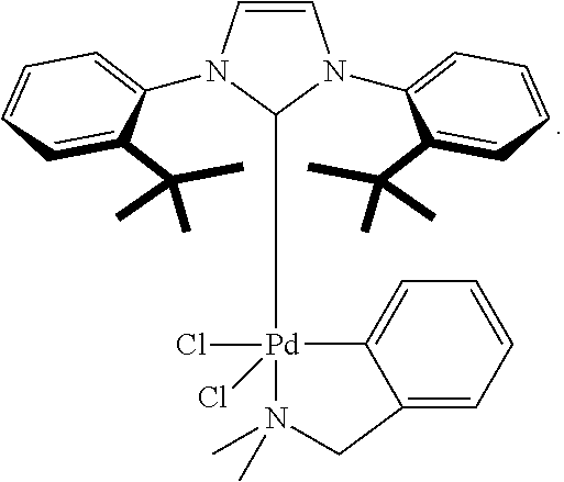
C1=CN(C2=CC=CC=C2C(C)(C)C)C([Pd]2(Cl)(Cl)C3=CC=CC=C3CN2(C)C)N1C1=CC=CC=C1C(C)(C)C
